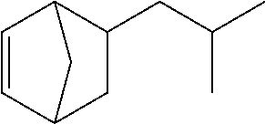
C1=CC2C(CC(C)C)CC1C2
